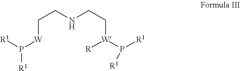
C(NCC[W]([R])P([R1])[R1])C[W]P([R1])[R1]
